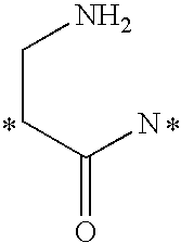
C(N)(CCN)=O
